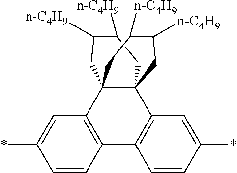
*C1=CC2=C(C=C1)C1=C(C=C(*)C=C1)C13CC([n-C4H9])C([n-C4H9])CC21CC([n-C4H9])C([n-C4H9])C3
